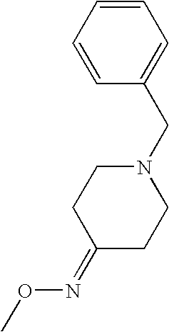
C1(=NOC)CCN(CC2=CC=CC=C2)CC1
